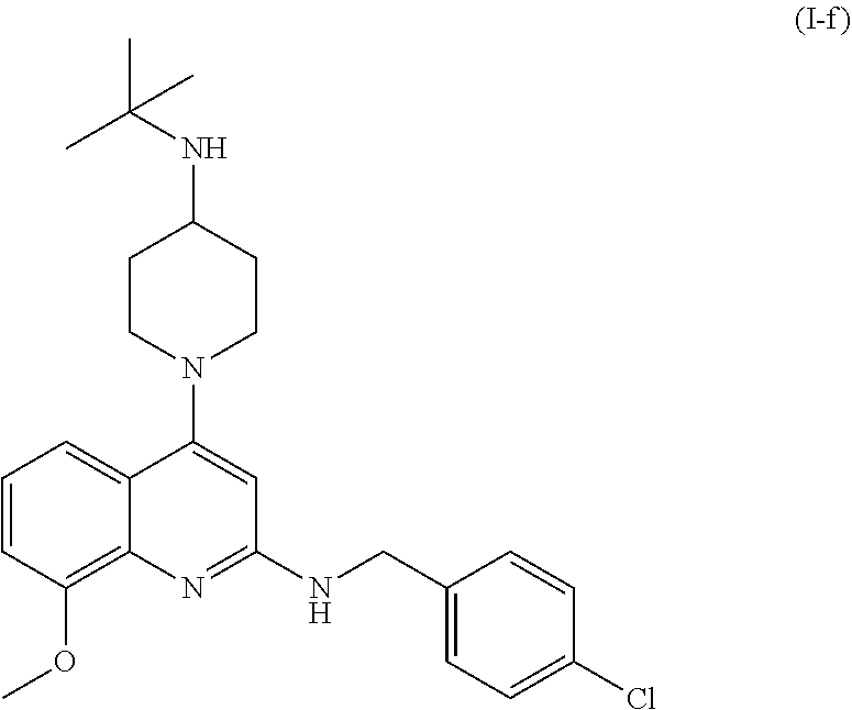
C1CN(C2=CC(NCC3=CC=C(Cl)C=C3)=NC3=C(OC)C=CC=C23)CCC1NC(C)(C)C
